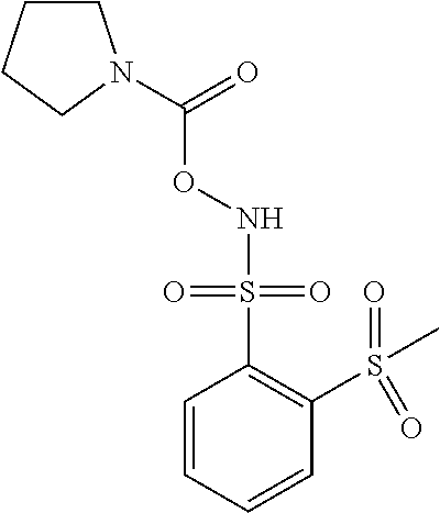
N(OC(=O)N1CCCC1)S(C1=C(S(C)(=O)=O)C=CC=C1)(=O)=O
